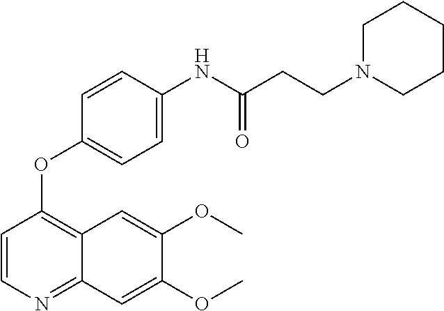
O(C)C1=CC2=NC=CC(OC3=CC=C(NC(CCN4CCCCC4)=O)C=C3)=C2C=C1OC
